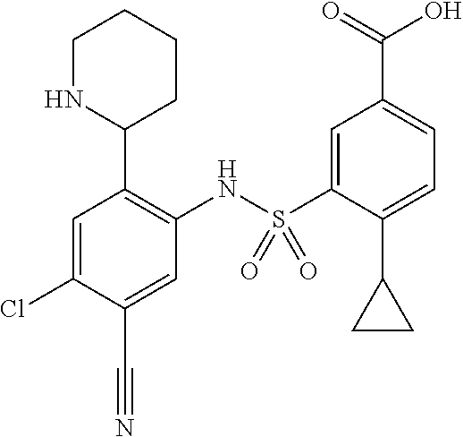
C1=C(Cl)C(C#N)=CC(NS(C2=CC(C(=O)O)=CC=C2C2CC2)(=O)=O)=C1C1CCCCN1
